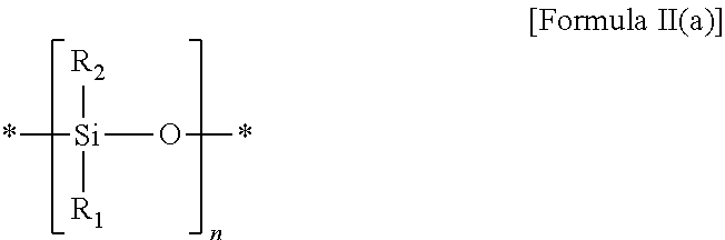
*[Si](O*)([R2])[R1]
